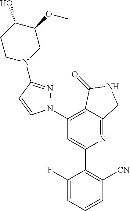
C1(N2N=C(N3CC(OC)C(O)CC3)C=C2)=C2C(=NC(C3=C([CN])C=CC=C3F)=C1)CNC2=O
